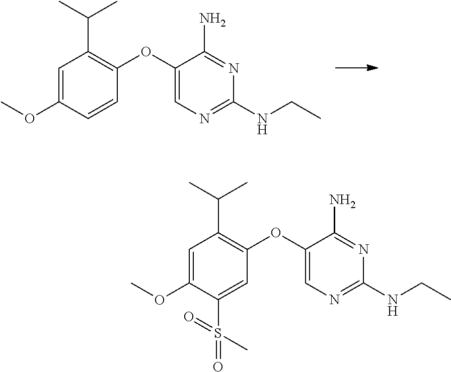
C1=C(OC)C(S(=O)(C)=O)=CC(OC2=CN=C(NCC)N=C2N)=C1C(C)C.C1=C(OC)C=CC(OC2=CN=C(NCC)N=C2N)=C1C(C)C
